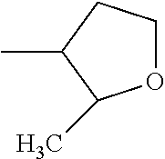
C1(C)C(C)OCC1
